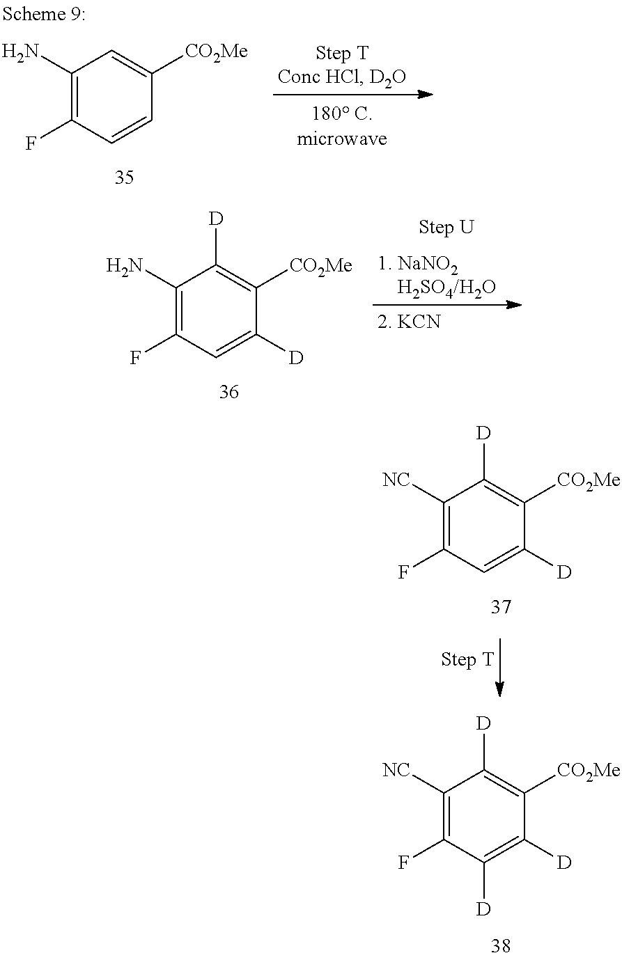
C1([NC])=C(F)C([D])=C([D])C([CO2Me])=C1[D].C1(N)=C(F)C=CC([CO2Me])=C1.C1(N)=C(F)C=C([D])C([CO2Me])=C1[D].C1([NC])=C(F)C=C([D])C([CO2Me])=C1[D]
